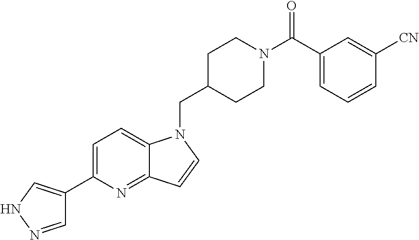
C1=NNC=C1C1=CC=C2C(=N1)C=CN2CC1CCN(C(C2=CC=CC([CN])=C2)=O)CC1
